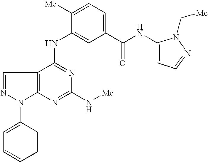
C12=C(C(NC3=CC(C(NC4=CC=NN4C[Me])=O)=CC=C3[Me])=NC(N[Me])=N1)C=NN2C1=CC=CC=C1
